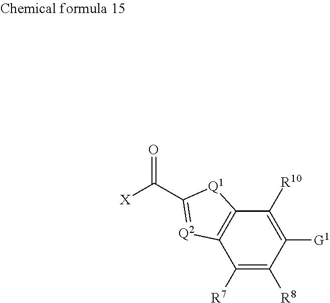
C([X])(=O)C1=[Q2]C2=C(C([R10])=C([G1])C([R8])=C2[R7])[Q1]1
